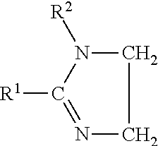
N1([R2])CCN=C1[R1]
